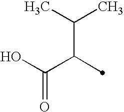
OC(C(C(C)C)C)=O
